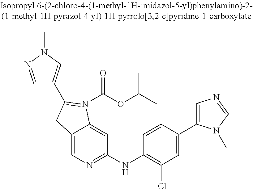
C12=CN=C(NC3=C(Cl)C=C(C4=CN=CN4C)C=C3)C=C1N(C(OC(C)C)=O)=C(C1=CN(C)N=C1)C2
